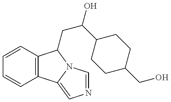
C1=CC2=C(C=C1)C1=CN=CN1C2CC(O)C1CCC(CO)CC1
